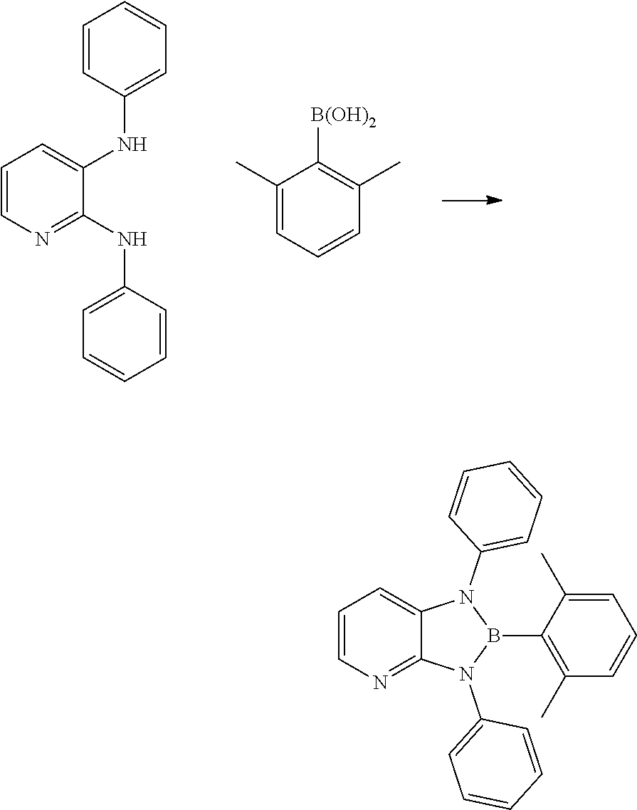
C1=CC(NC2=CC=CN=C2NC2=CC=CC=C2)=CC=C1.C1(C)=CC=CC(C)=C1[B(OH)2].C1=CN=C2C(=C1)N(C1=CC=CC=C1)B(C1=C(C)C=CC=C1C)N2C1=CC=CC=C1
